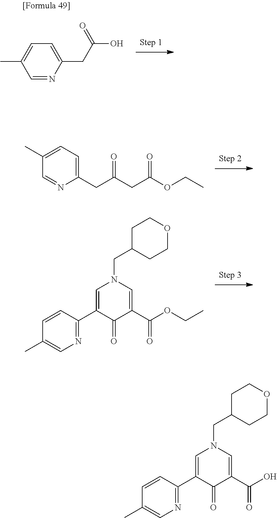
C1=NC(CC(CC(OCC)=O)=O)=CC=C1C.C1=CC(C2=CN(CC3CCOCC3)C=C(C(OCC)=O)C2=O)=NC=C1C.C1=NC(CC(O)=O)=CC=C1C.C1=CC(C2=CN(CC3CCOCC3)C=C(C(O)=O)C2=O)=NC=C1C
